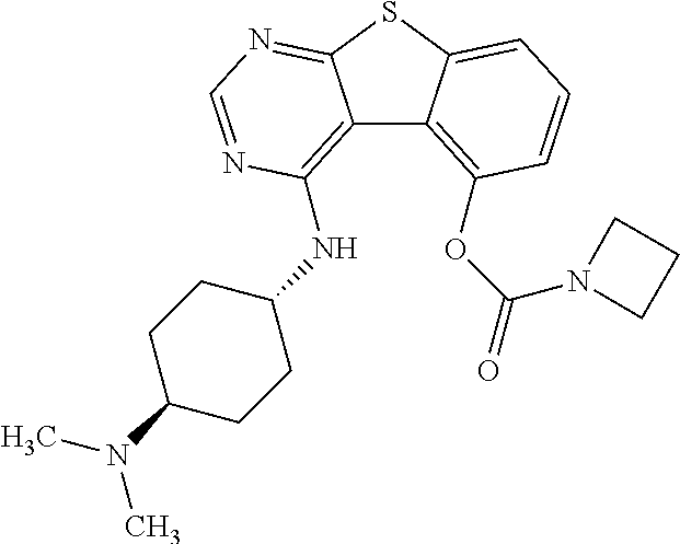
C12=C(NC3CCC(N(C)C)CC3)N=CN=C1SC1=CC=CC(OC(=O)N3CCC3)=C21
